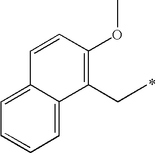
C1(CC)=C(OC)C=CC2=CC=CC=C12
